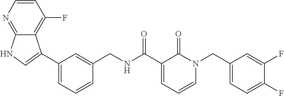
C1(C2=CNC3=NC=CC(F)=C32)=CC=CC(CNC(C2=CC=CN(CC3=CC=C(F)C(F)=C3)C2=O)=O)=C1
